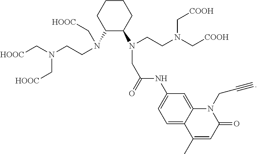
C1(N(CCN(C[HOOC])C[HOOC])C[HOOC])C(N(CCN(C[COOH])C[COOH])CC(NC2=CC=C3C(=C2)N(CC#C)C(=O)C=C3C)=O)CCCC1
